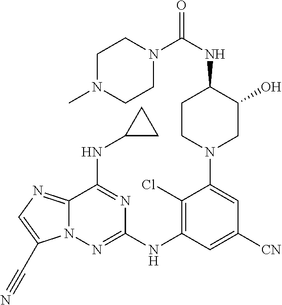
C1(Cl)=C(NC2=NN3C(=NC=C3C#N)C(NC3CC3)=N2)C=C([CN])C=C1N1CCC(NC(=O)N2CCN(C)CC2)C(O)C1
